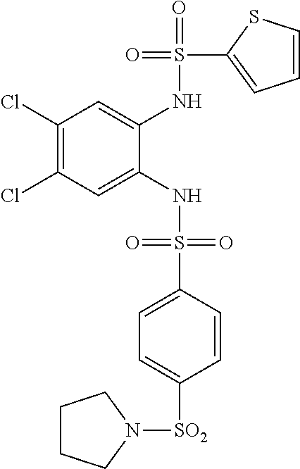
C1(Cl)=C(Cl)C=C(NS(=O)(=O)C2=CC=C([SO2]N3CCCC3)C=C2)C(NS(=O)(C2=CC=CS2)=O)=C1
